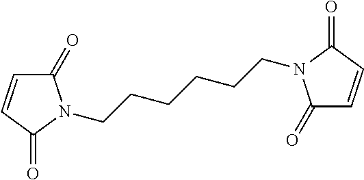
C1(=O)C=CC(=O)N1CCCCCCN1C(=O)C=CC1=O
